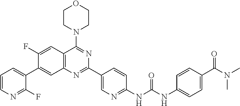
C1(F)=CC2=C(C=C1C1=CC=CN=C1F)N=C(C1=CN=C(NC(NC3=CC=C(C(N(C)C)=O)C=C3)=O)C=C1)N=C2N1CCOCC1
